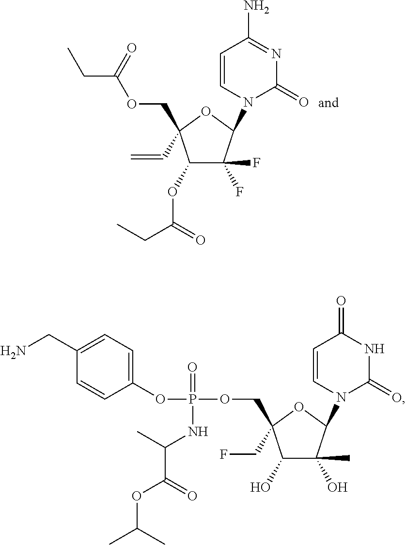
C(OC(=O)CC)C1(C=C)C(OC(=O)CC)C(F)(F)C(N2C(=O)N=C(N)C=C2)O1.C(OP(OC1=CC=C(CN)C=C1)(=O)NC(C)C(OC(C)C)=O)C1(CF)C(O)C(O)(C)C(N2C(=O)NC(=O)C=C2)O1
